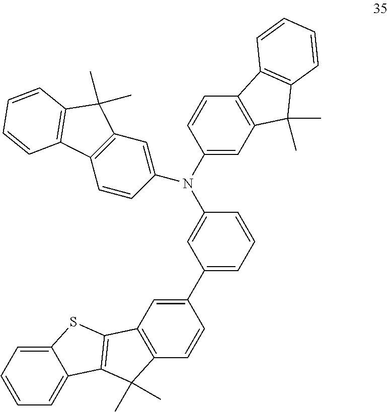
N(C1=CC2=C(C=C1)C1=C(C2(C)C)C=CC=C1)(C1=CC2=C(C=C1)C1=C(C2(C)C)C=CC=C1)C1=CC(C2=CC3=C(C=C2)C(C)(C)C2=C3SC3=CC=CC=C23)=CC=C1
